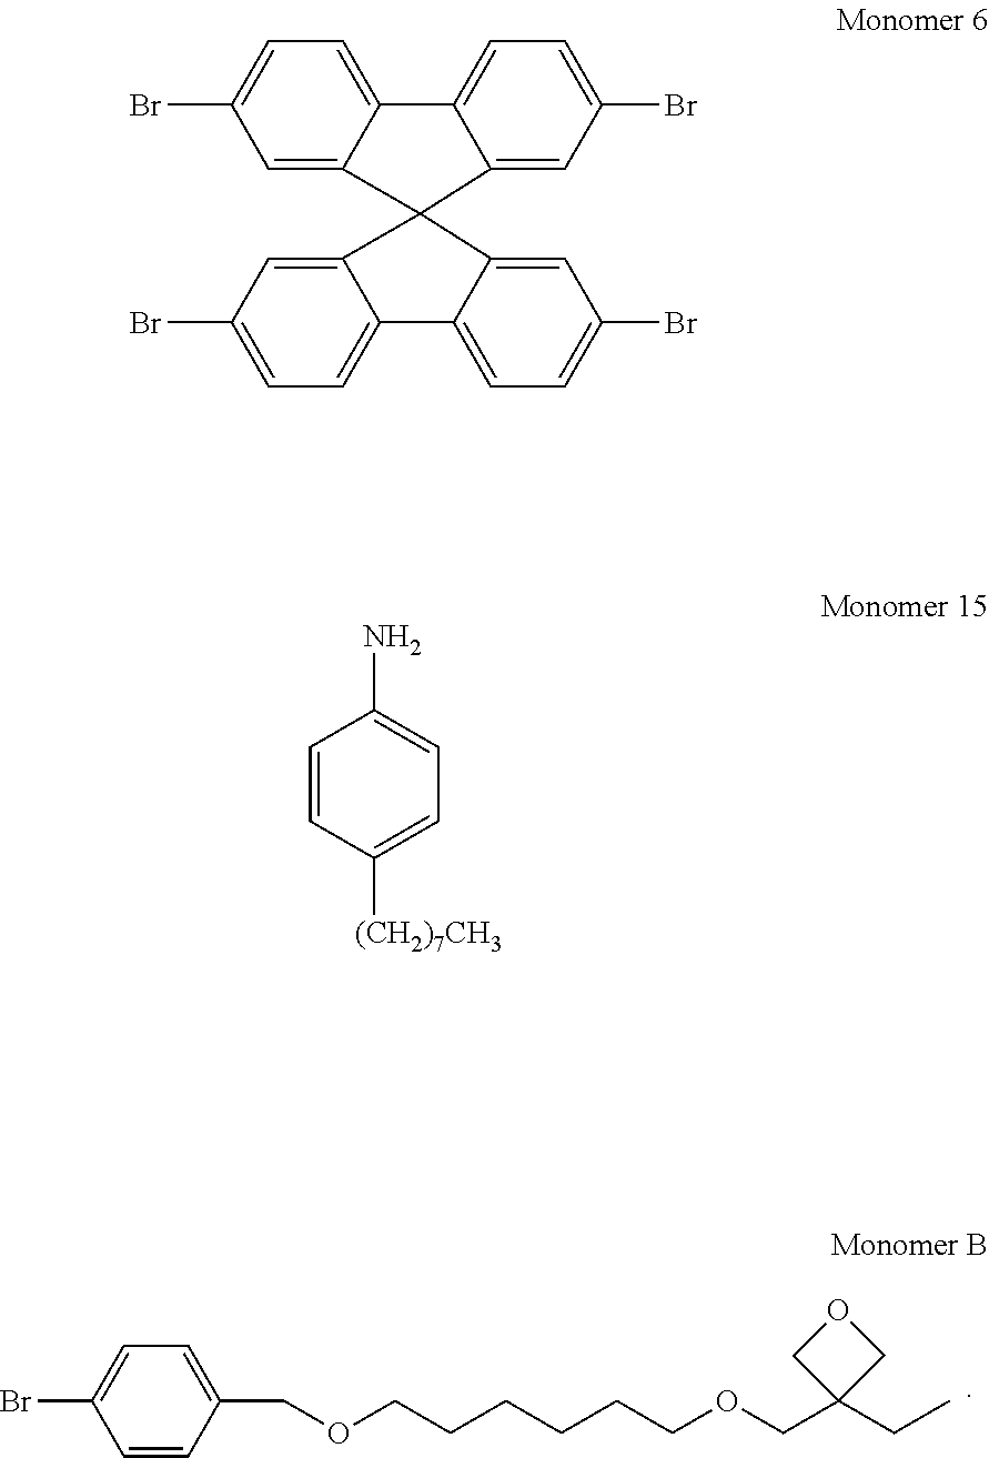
C1=CC(COCCCCCCOCC2(CC)COC2)=CC=C1Br.C1=C2C(=CC=C1Br)C1=CC=C(Br)C=C1C21C2=CC(Br)=CC=C2C2=CC=C(Br)C=C21.C1=CC([(CH2)7CH3])=CC=C1N
